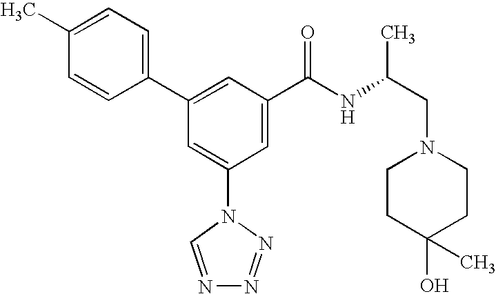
C1(C2=CC(C(NC(CN3CCC(O)(C)CC3)C)=O)=CC(N3C=NN=N3)=C2)=CC=C(C)C=C1
